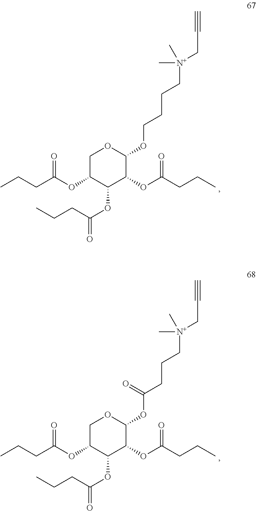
C1C(OC(CCC)=O)C(OC(=O)CCC)C(OC(CCC)=O)C(OCCCC[N+](CC#C)(C)C)O1.C1C(OC(CCC)=O)C(OC(=O)CCC)C(OC(CCC)=O)C(OC(CCC[N+](CC#C)(C)C)=O)O1
